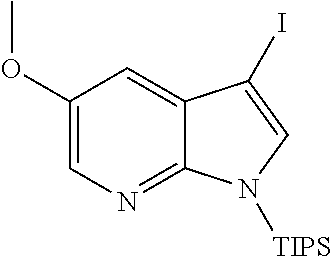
C1(OC)=CN=C2C(=C1)C(I)=CN2[TIPS]
